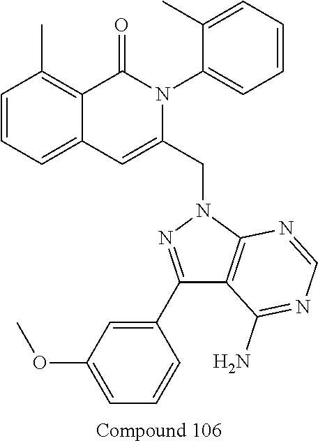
C1=CC=C2C(=C1C)C(=O)N(C1=CC=CC=C1C)C(CN1N=C(C3=CC(OC)=CC=C3)C3=C1N=CN=C3N)=C2
